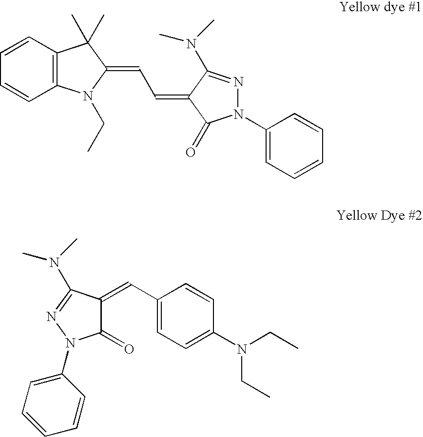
C12=C(C=CC=C1)C(C)(C)C(=CC=C1C(N(C)C)=NN(C3=CC=CC=C3)C1=O)N2CC.C1=CC=CC(N2C(=O)C(=CC3=CC=C(N(CC)CC)C=C3)C(N(C)C)=N2)=C1
